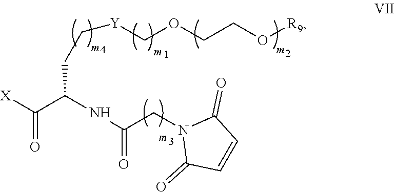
[X]C(C(NC(=O)CN1C(=O)C=CC1=O)CC[Y]COCCO[R9])=O
